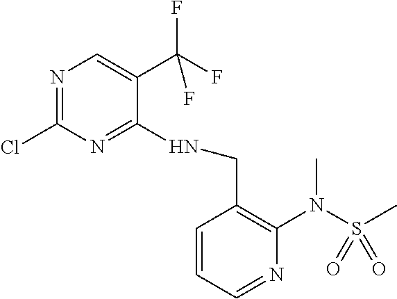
ClC1=NC=C(C(F)(F)F)C(NCC2=C(N(C)S(C)(=O)=O)N=CC=C2)=N1
